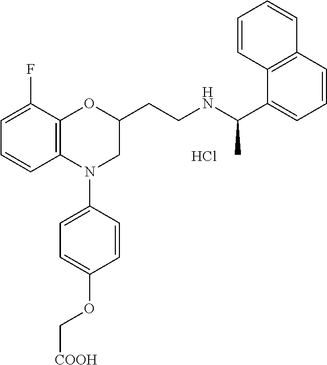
Cl.C1=C(F)C2=C(C=C1)N(C1=CC=C(OC[COOH])C=C1)CC(CCNC(C1=CC=CC3=C1C=CC=C3)C)O2
